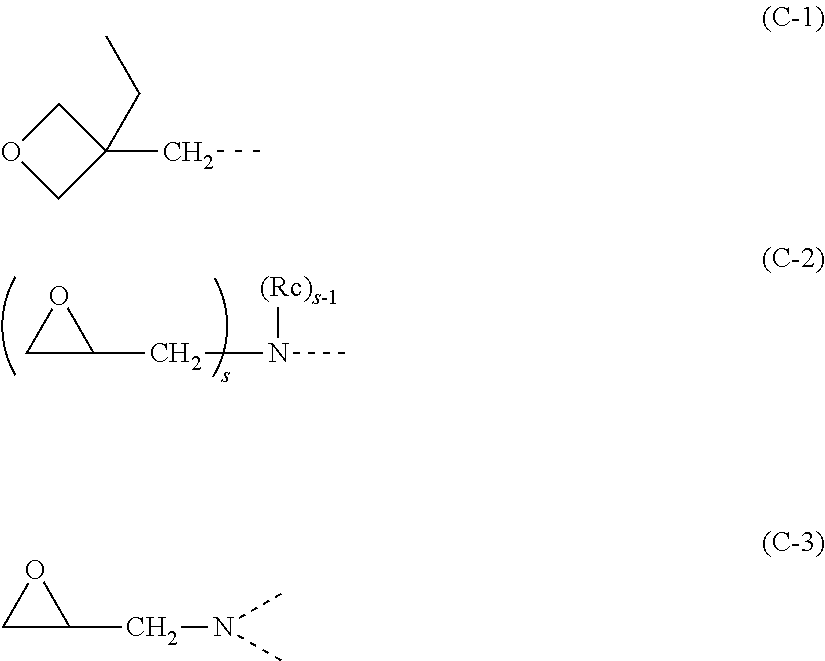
C1C(CN([(Rc)s-1])C)O1.C1C(CN(C)C)O1.C1(CC)(CC)COC1
